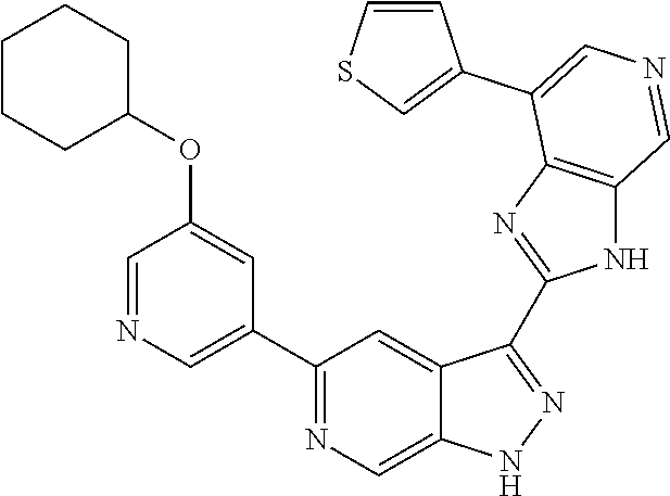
C1(C2=CN=CC(OC3CCCCC3)=C2)=NC=C2C(=C1)C(C1=NC3=C(N1)C=NC=C3C1=CSC=C1)=NN2
